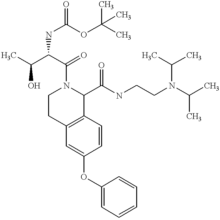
O(C1=CC2=C(C=C1)C(C(NCCN(C(C)C)C(C)C)=O)N(C(=O)C(NC(=O)OC(C)(C)C)C(C)O)CC2)C1=CC=CC=C1
